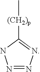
N1=NN=C([(CH2)p]C)N1
